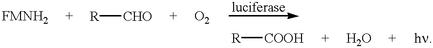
[R][CHO].[R][COOH]
